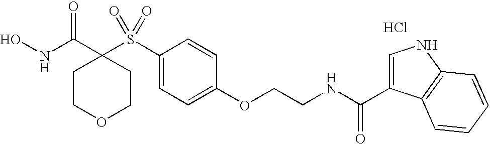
N(C(C1(S(C2=CC=C(OCCNC(=O)C3=CNC4=C3C=CC=C4)C=C2)(=O)=O)CCOCC1)=O)O.Cl
